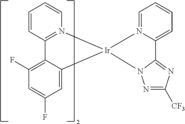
C12=C(F)C=C(F)C=C1[Ir]1(N3=C2C=CC=C3)N2=CC=CC=C2C2=NC([CF3])=NN21
